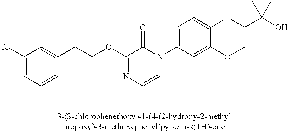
C1(Cl)=CC=CC(CCOC2=NC=CN(C3=CC=C(OCC(O)(C)C)C(OC)=C3)C2=O)=C1
